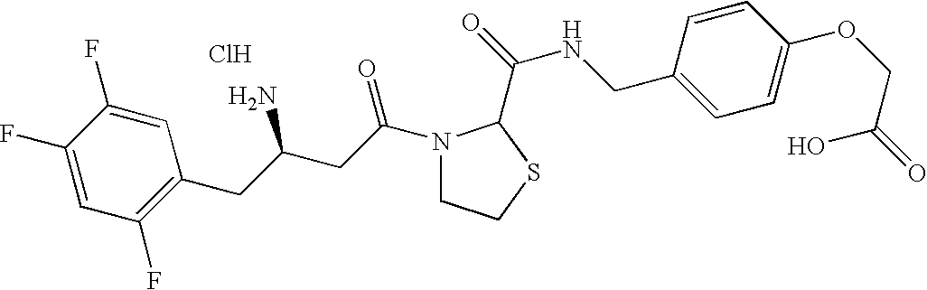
Cl.C1(F)=CC(F)=C(CC(CC(=O)N2CCSC2C(=O)NCC2=CC=C(OCC(=O)O)C=C2)N)C=C1F
